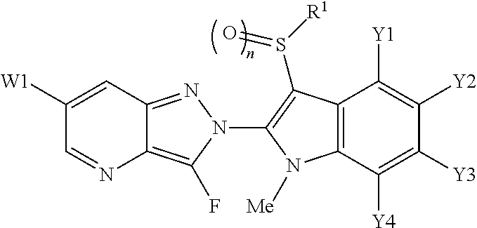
C1([W1])=CC2=NN(C3=C(S(=O)[R1])C4=C(C([Y4])=C([Y3])C([Y2])=C4[Y1])N3[Me])C(F)=C2N=C1
